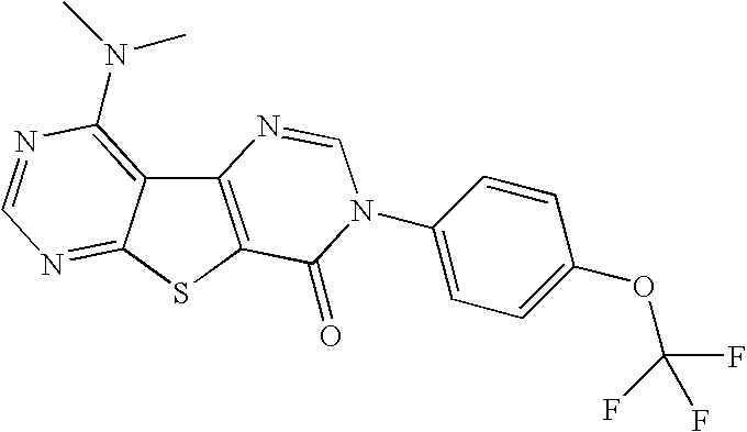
C12=C(SC3=NC=NC(N(C)C)=C13)C(=O)N(C1=CC=C(OC(F)(F)F)C=C1)C=N2
